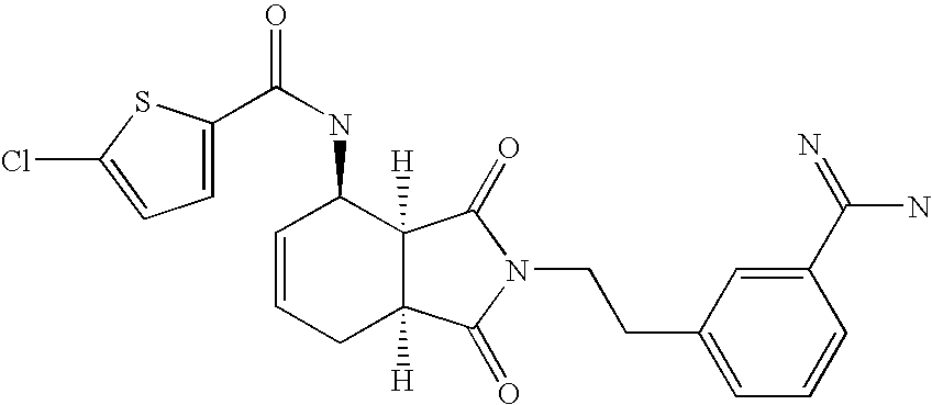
ClC1=CC=C(C(NC2C=CCC3([H])C2([H])C(=O)N(CCC2=CC=CC(C(=N)N)=C2)C3=O)=O)S1
